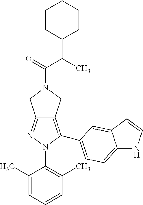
C12=NN(C3=C(C)C=CC=C3C)C(C3=CC=C4NC=CC4=C3)=C1CN(C(C(C)C1CCCCC1)=O)C2
